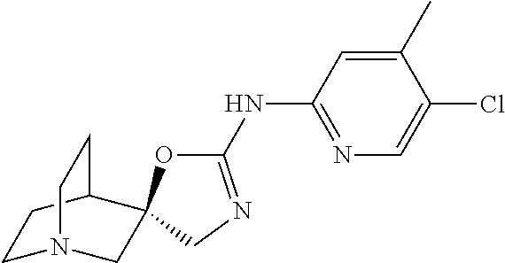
C1N2CC3(C(C1)CC2)OC(NC1=NC=C(Cl)C(C)=C1)=NC3
